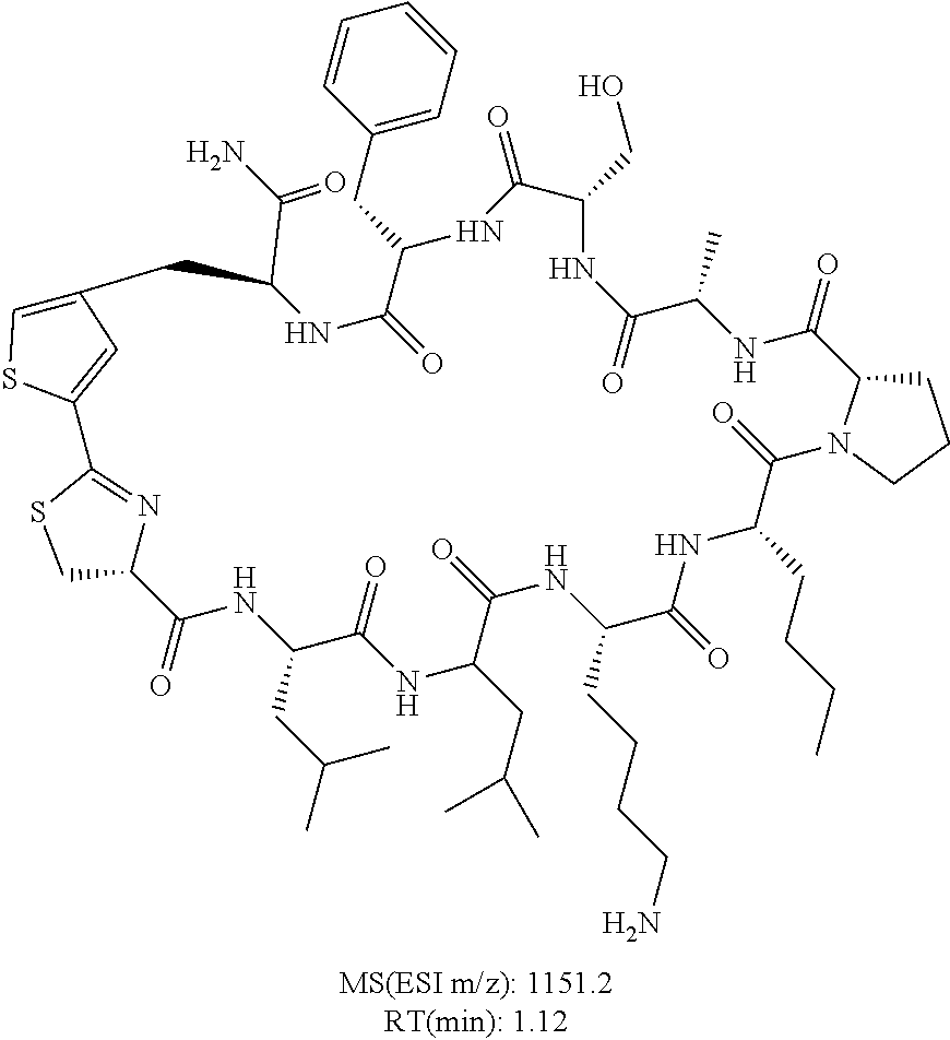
C1(CC2C(=O)NC(C(=O)N)CC3=CSC(=C3)C3=NC(C(=O)NC(CC(C)C)C(=O)NC(CC(C)C)C(=O)NC(CCCCN)C(=O)NC(CCCC)C(=O)N4C(C(=O)NC(C)C(=O)NC(CO)C(=O)N2)CCC4)CS3)=CC=CC=C1
